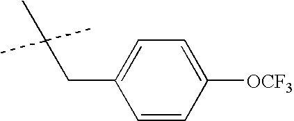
C1=CC([OCF3])=CC=C1CC(C)(C)C
